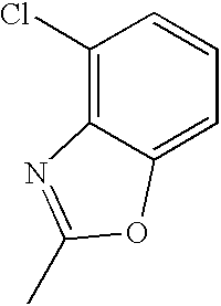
C1(Cl)=C2C(=CC=C1)OC(C)=N2
